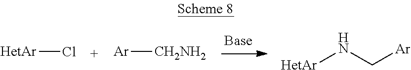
[HetAr]Cl.[Ar][CH2NH2].[HetAr]NC[Ar]
